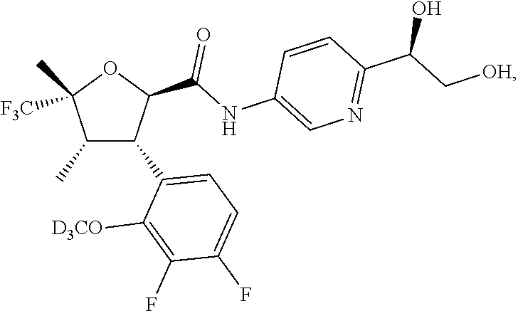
C1(C)C(C2=CC=C(F)C(F)=C2[D3CO])C(C(NC2=CN=C(C(C[OH])O)C=C2)=O)OC1([F3C])C
